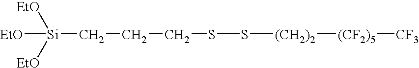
[EtO][Si]([EtO])([EtO])CCCSS[(CH2)2][(CF2)5][CF3]
